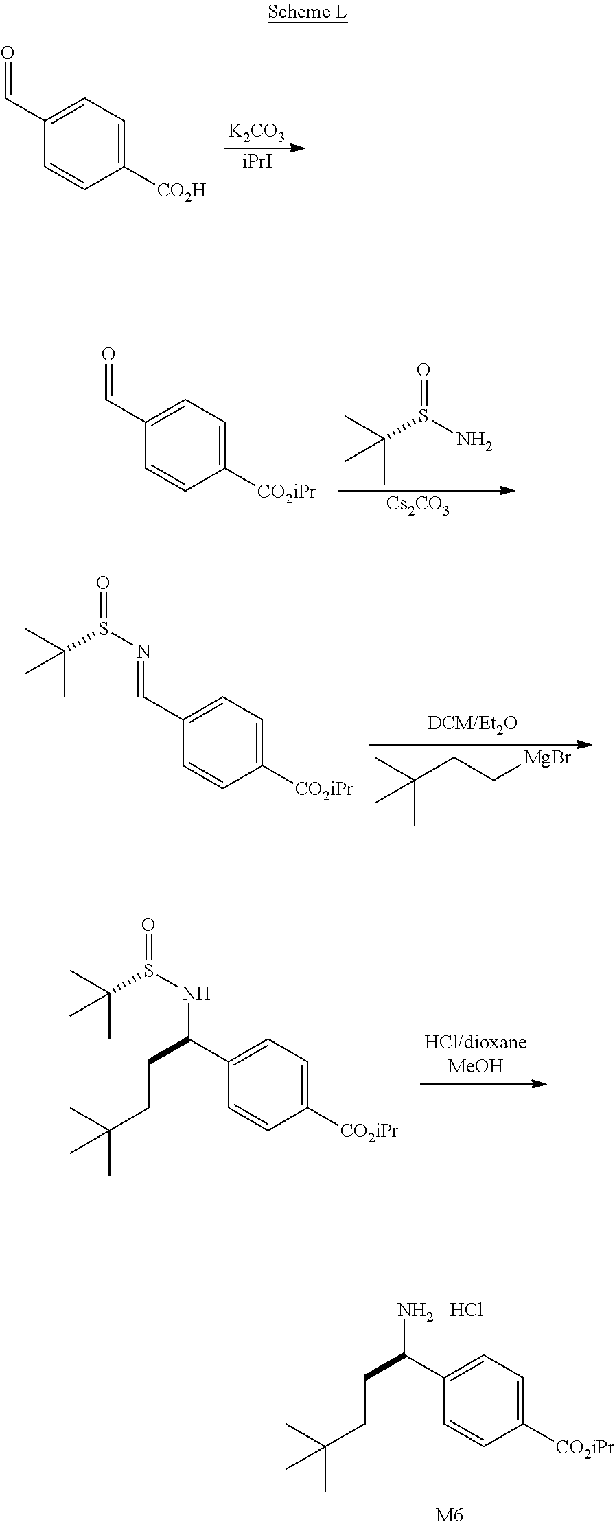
O=CC1=CC=C([CO2H])C=C1.[K2CO3].[iPrI].O=CC1=CC=C([CO2iPr])C=C1.C(S(N)=O)(C)(C)C.[Cs2CO3].C(CC[MgBr])(C)(C)C.C(S(N=CC1=CC=C([CO2iPr])C=C1)=O)(C)(C)C.C(S(NC(C1=CC=C([CO2iPr])C=C1)CCC(C)(C)C)=O)(C)(C)C.NC(C1=CC=C([CO2iPr])C=C1)CCC(C)(C)C.Cl.[M6]
